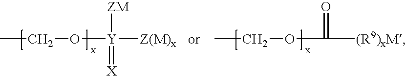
CCO[Y]([ZM])(=[X])[Z(M)x].CCOC(=O)[(R9)xM]
